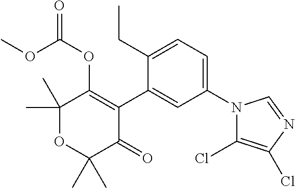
C1(C)(C)OC(C)(C)C(=O)C(C2=CC(N3C(Cl)=C(Cl)N=C3)=CC=C2CC)=C1OC(=O)OC
